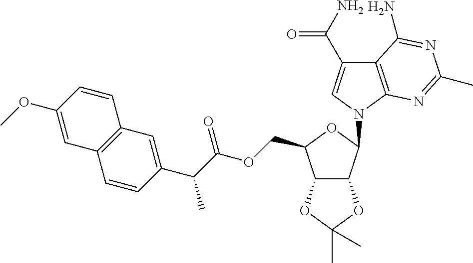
C12=C(N(C3C4C(C(COC(C(C5=CC6=C(C=C5)C=C(OC)C=C6)C)=O)O3)OC(C)(C)O4)C=C1C(=O)N)N=C(C)N=C2N
